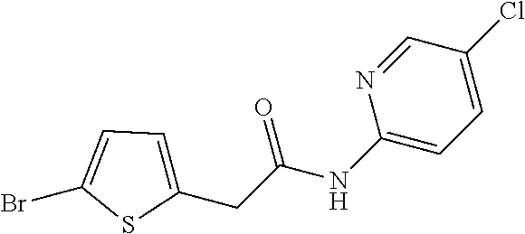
C1(CC(NC2=CC=C(Cl)C=N2)=O)=CC=C(Br)S1
